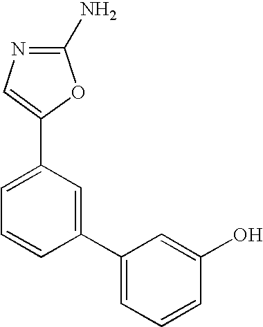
N1=C(N)OC(C2=CC=CC(C3=CC=CC(O)=C3)=C2)=C1
